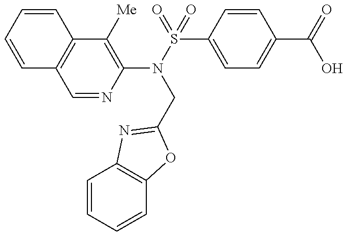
C1=CC=CC2=C1C=NC(N(S(=O)(C1=CC=C(C(=O)O)C=C1)=O)CC1=NC3=C(C=CC=C3)O1)=C2[Me]
